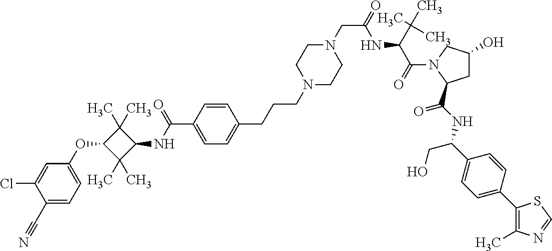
C1(C#N)=CC=C(OC2C(C)(C)C(NC(C3=CC=C(CCCN4CCN(CC(=O)NC(C(=O)N5C(C(NC(C6=CC=C(C7=C(C)N=CS7)C=C6)CO)=O)CC(O)C5)C(C)(C)C)CC4)C=C3)=O)C2(C)C)C=C1Cl
